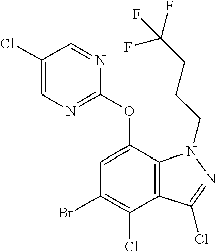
C1(Cl)=CN=C(OC2=CC(Br)=C(Cl)C3=C2N(CCCC(F)(F)F)N=C3Cl)N=C1
